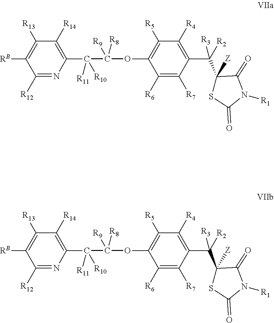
C(OC1=C([R5])C([R4])=C(C(C2([Z])C(=O)N([R1])C(=O)S2)([R3])[R2])C([R7])=C1[R6])(C(C1=C([R14])C([R13])=C([RB])C([R12])=N1)([R11])[R10])([R8])[R9].C(OC1=C([R5])C([R4])=C(C(C2([Z])C(=O)N([R1])C(=O)S2)([R3])[R2])C([R7])=C1[R6])(C(C1=C([R14])C([R13])=C([RB])C([R12])=N1)([R11])[R10])([R8])[R9]
